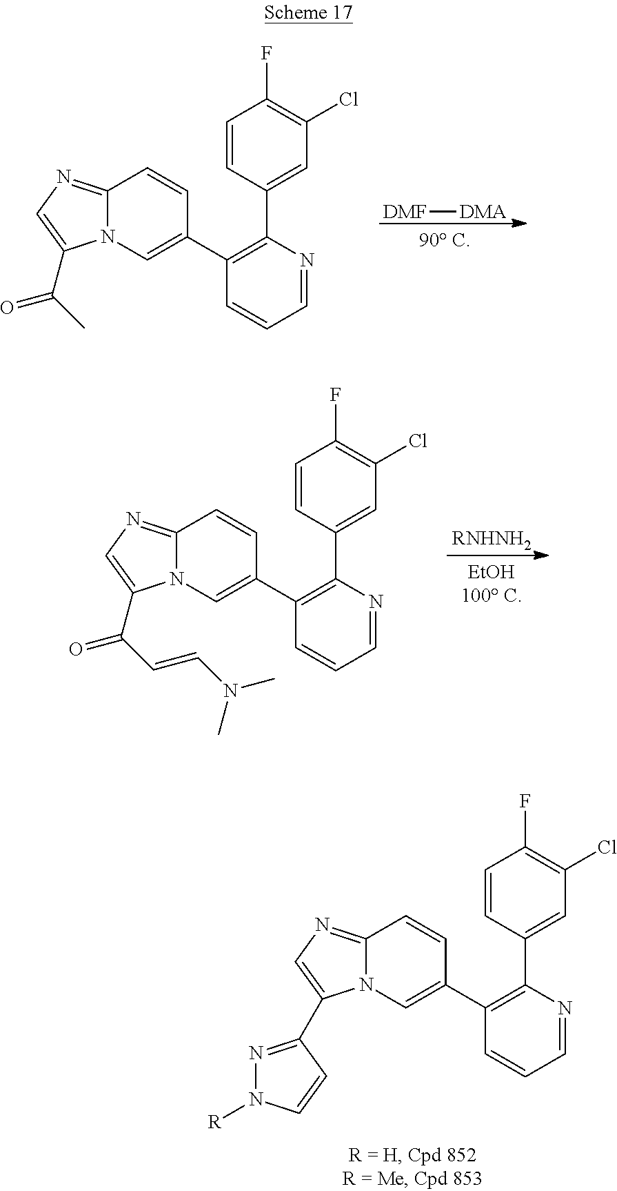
[DMF][DMA].C1=CC=NC(C2=CC(Cl)=C(F)C=C2)=C1C1=CN2C(=NC=C2C(C)=O)C=C1.C1=CC=NC(C2=CC(Cl)=C(F)C=C2)=C1C1=CN2C(=NC=C2C2=NN([R])C=C2)C=C1.C1=CC=NC(C2=CC(Cl)=C(F)C=C2)=C1C1=CN2C(=NC=C2C(C=CN(C)C)=O)C=C1.[RNHNH2]
